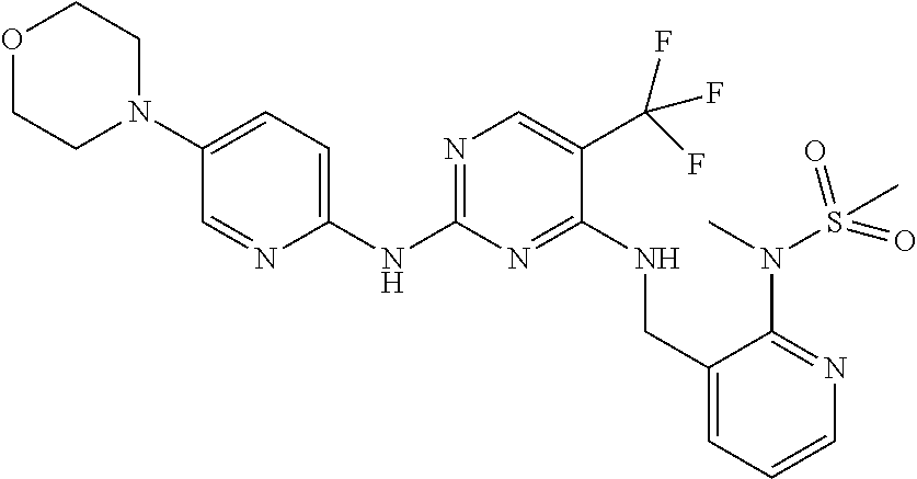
N1=C(NC2=CC=C(N3CCOCC3)C=N2)N=C(NCC2=CC=CN=C2N(C)S(C)(=O)=O)C(C(F)(F)F)=C1
